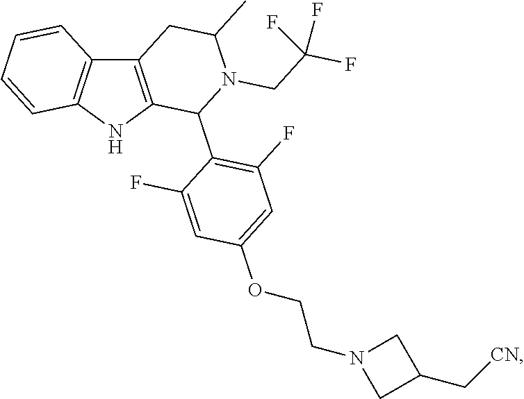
C12=C(NC3=C1C=CC=C3)C(C1=C(F)C=C(OCCN3CC(C[CN])C3)C=C1F)N(CC(F)(F)F)C(C)C2
